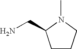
C1CCN(C)C1CN
